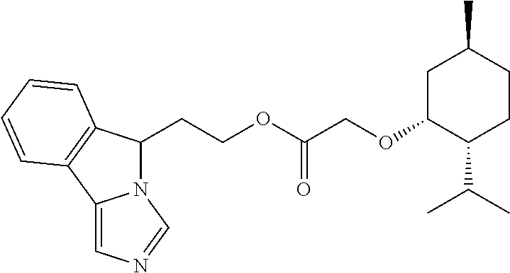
C(COC(COC1C(C(C)C)CCC(C)C1)=O)C1N2C(=CN=C2)C2=C1C=CC=C2
